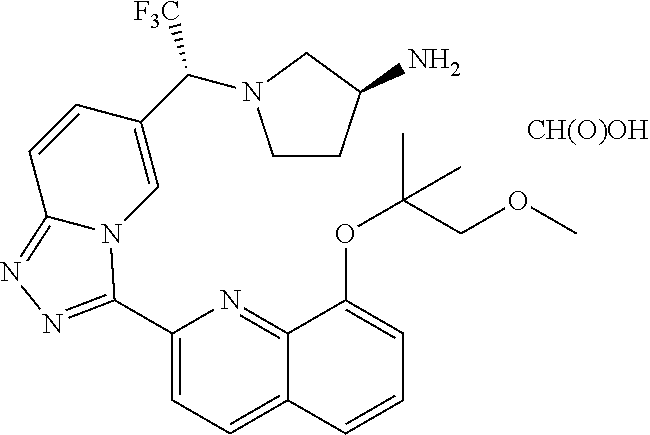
C1(C2=NN=C3N2C=C(C([F3C])N2CCC(N)C2)C=C3)=CC=C2C(=N1)C(OC(C)(COC)C)=CC=C2.[CH(O)OH]
